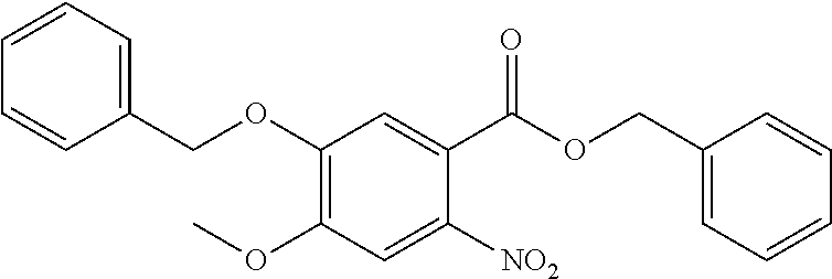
C1(COC2=C(OC)C=C([NO2])C(C(OCC3=CC=CC=C3)=O)=C2)=CC=CC=C1
